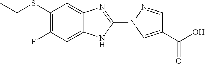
C12=CC(F)=C(SCC)C=C1N=C(N1C=C(C(O)=O)C=N1)N2
